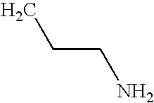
CCCN
